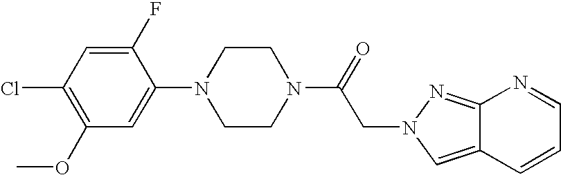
C1=C(F)C(N2CCN(C(=O)CN3N=C4C(=C3)C=CC=N4)CC2)=CC(OC)=C1Cl
